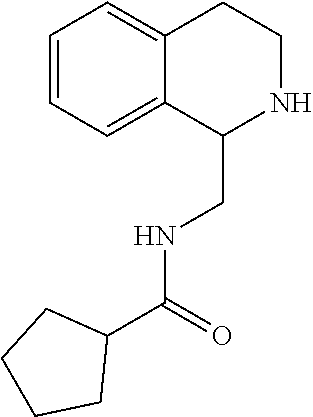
C1=CC=C2C(=C1)CCNC2CNC(C1CCCC1)=O
